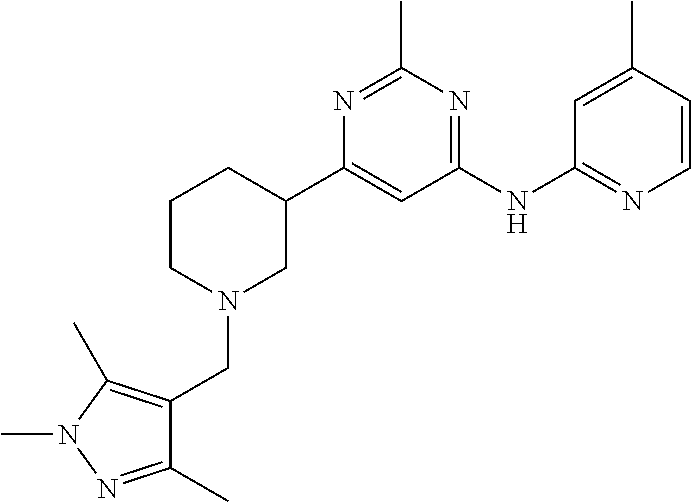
C1(NC2=NC=CC(C)=C2)=NC(C)=NC(C2CCCN(CC3=C(C)N(C)N=C3C)C2)=C1
